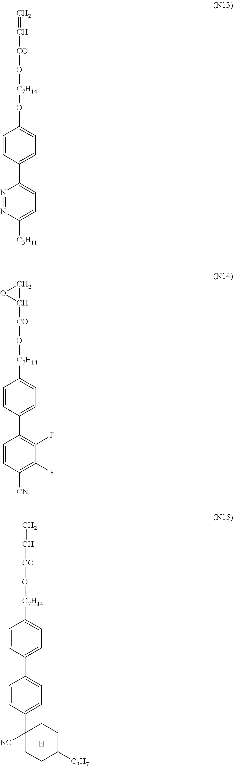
C=C[CO]O[C7H14]OC1=CC=C(C2=CC=C([C5H11])N=N2)C=C1.C1C([CO]O[C7H14]C2=CC=C(C3=C(F)C(F)=C([CN])C=C3)C=C2)O1.C=C[CO]O[C7H14]C1=CC=C(C2=CC=C(C3([NC])CCC([C3H7])CC3)C=C2)C=C1.[H]
